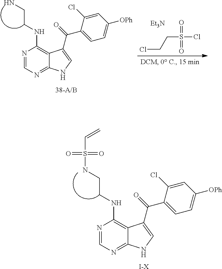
N1=CN=C2C(=C1NCCNS(C=C)(=O)=O)C(C(=O)C1=CC=C([OPh])C=C1Cl)=CN2.[I-X].N1=CN=C2C(=C1NCCN)C(C(=O)C1=CC=C([OPh])C=C1Cl)=CN2.ClCCS(Cl)(=O)=O.[Et3N]
